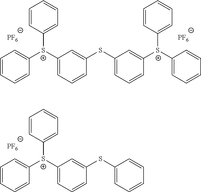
C1=CC=CC([S+](C2=CC=CC(SC3=CC=CC([S+](C4=CC=CC=C4)C4=CC=CC=C4)=C3)=C2)C2=CC=CC=C2)=C1.[PF6].[PF6].C1=CC=CC([S+](C2=CC=CC(SC3=CC=CC=C3)=C2)C2=CC=CC=C2)=C1.[PF6]
